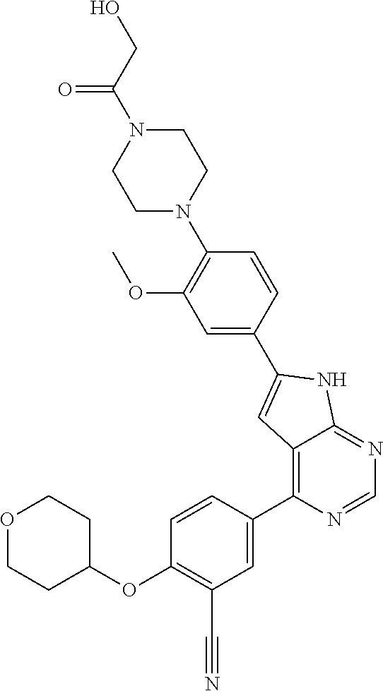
C1(C2=CC3=C(C4=CC(C#N)=C(OC5CCOCC5)C=C4)N=CN=C3N2)=CC(OC)=C(N2CCN(C(CO)=O)CC2)C=C1
